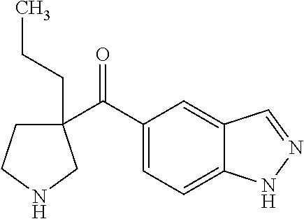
C(=O)(C1(CCC)CCNC1)C1=CC=C2C(=C1)C=NN2
